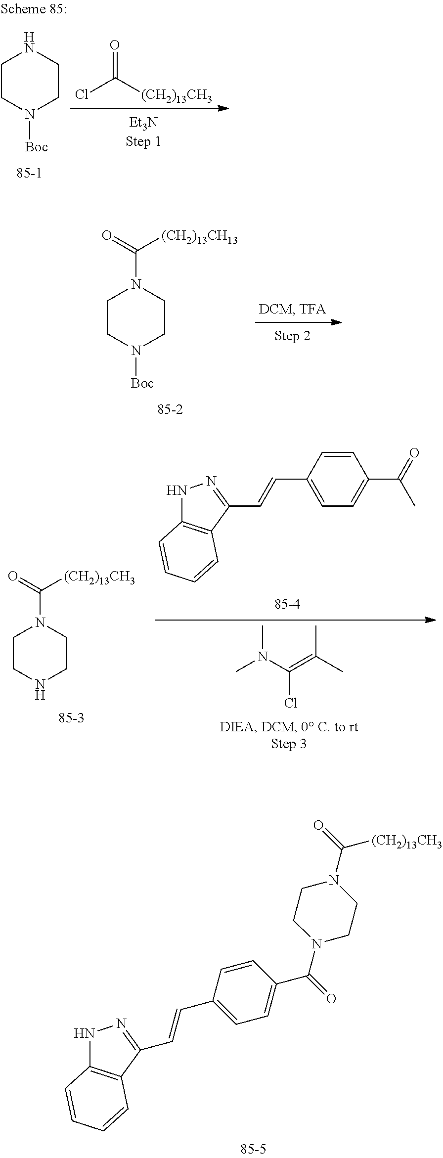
C1CN([Boc])CCN1.O=C(Cl)[(CH2)13CH3].C1CN([Boc])CCN1C([(CH2)13CH13])=O.N1C2=C(C(C=CC3=CC=C(C(C)=O)C=C3)=N1)C=CC=C2.CN(C)C(Cl)=C(C)C.C1CNCCN1C(=O)[(CH2)13CH3].N1C2=C(C(C=CC3=CC=C(C(N4CCN(C([(CH2)13CH3])=O)CC4)=O)C=C3)=N1)C=CC=C2
